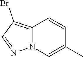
BrC1=C2N(N=C1)C=C(C)C=C2
